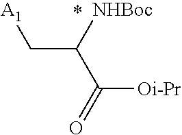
C(C(C(=O)[Oi-Pr])[NHBoc])[A1]
